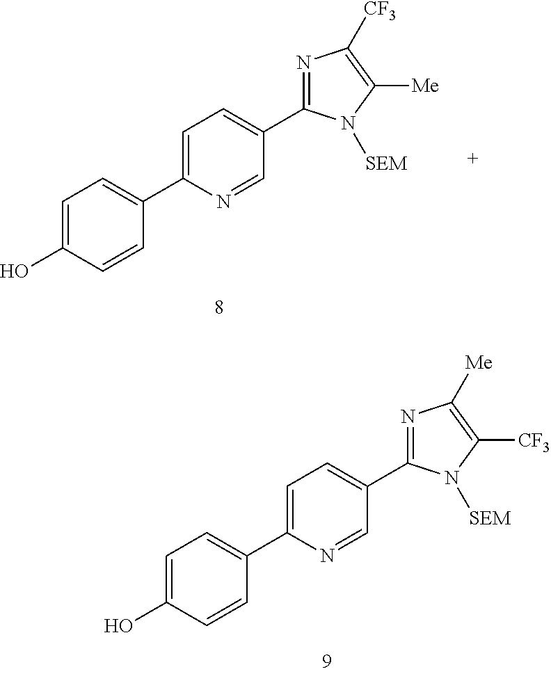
C1=C(O)C=CC(C2=CC=C(C3=NC([CF3])=C([Me])N3[SEM])C=N2)=C1.C1=C(O)C=CC(C2=CC=C(C3=NC([Me])=C([CF3])N3[SEM])C=N2)=C1
